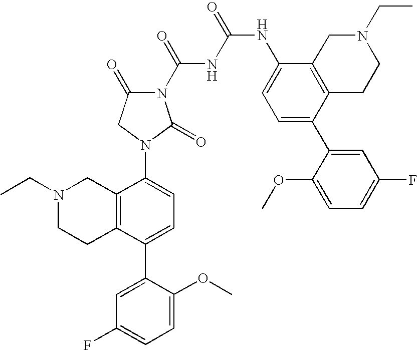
N1(CC)CCC2=C(C1)C(N1CC(=O)N(C(=O)NC(NC3=CC=C(C4=CC(F)=CC=C4OC)C4=C3CN(CC)CC4)=O)C1=O)=CC=C2C1=CC(F)=CC=C1OC
